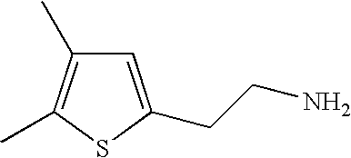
C1=C(CCN)SC(C)=C1C
